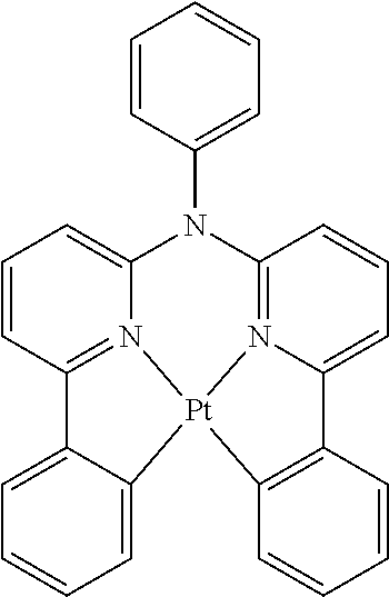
C1=CC2=N3C(=C1)N(C1=CC=CC=C1)C1=N4C(=CC=C1)C1=C([Pt]34C3=CC=CC=C23)C=CC=C1
